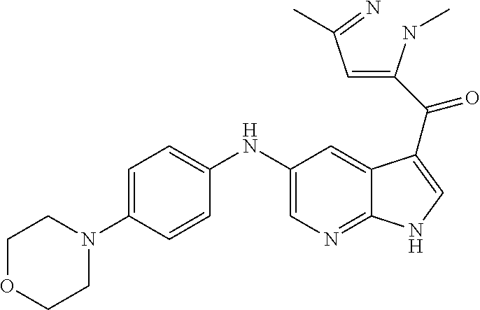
C1(NC2=CC=C(N3CCOCC3)C=C2)=CN=C2C(=C1)C(C(=O)C(=CC(=N)C)NC)=CN2
